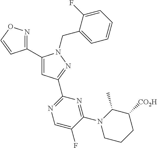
C1(C2=NOC=C2)=CC(C2=NC=C(F)C(N3CCCC([CO2H])C3C)=N2)=NN1CC1=CC=CC=C1F
